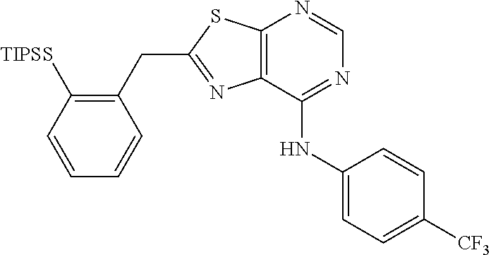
C1(CC2=NC3=C(S2)N=CN=C3NC2=CC=C([CF3])C=C2)=C([TIPSS])C=CC=C1
